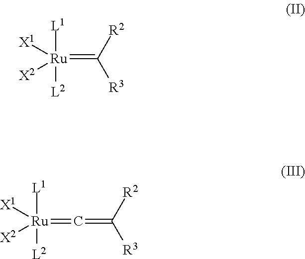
[Ru](=C([R2])[R3])([X1])([X2])([L2])[L1].[Ru](=C=C([R3])[R2])([X1])([X2])([L2])[L1]
